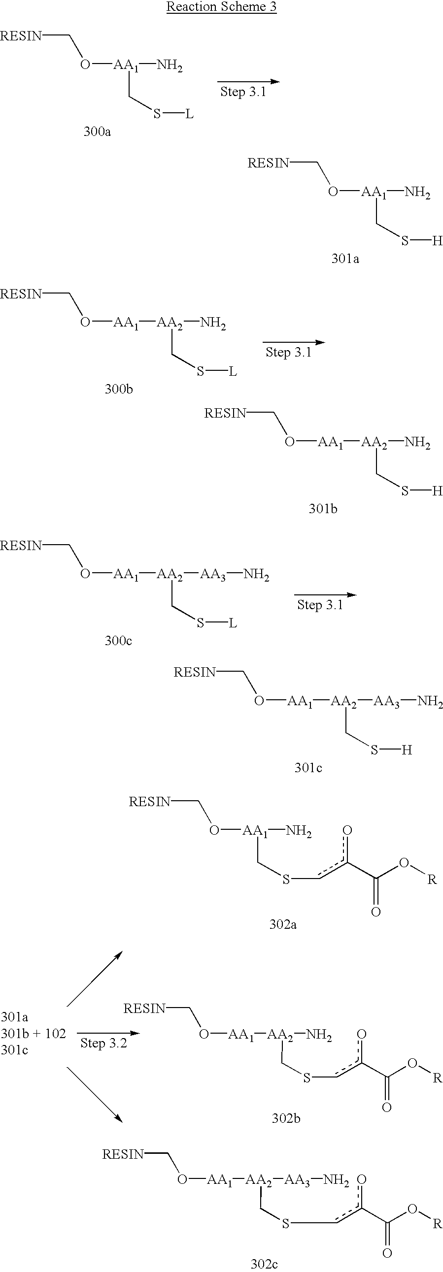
[RESIN]CO[AA1](N)CS[H].[RESIN]CO[AA1][AA2](N)CS[H].[RESIN]CO[AA1][AA2]([AA3]N)CS[H].[RESIN]CO[AA1](N)CScc(o)C(O[R])=O.[RESIN]CO[AA1][AA2]([AA3]N)CScc(o)C(O[R])=O.[RESIN]CO[AA1](N)CS[L].[RESIN]CO[AA1][AA2](N)CS[L].[RESIN]CO[AA1][AA2]([AA3]N)CS[L].[RESIN]CO[AA1][AA2](N)CScc(o)C(O[R])=O
